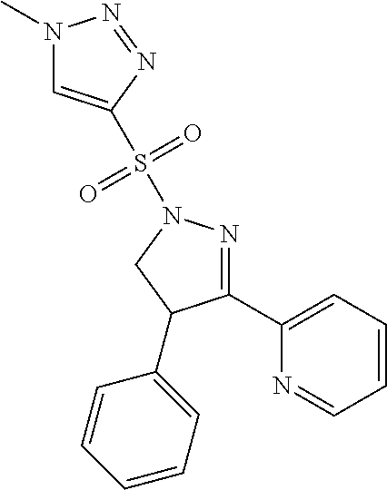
N1(C)C=C(S(N2N=C(C3=CC=CC=N3)C(C3=CC=CC=C3)C2)(=O)=O)N=N1
